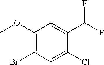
C1(OC)=C(Br)C=C(Cl)C(C(F)F)=C1
